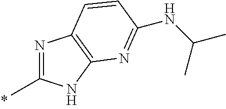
N1=C(C)NC2=C1C=CC(NC(C)C)=N2
